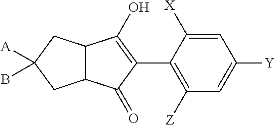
C12C(CC([A])(B)C1)C(O)=C(C1=C([Z])C=C([Y])C=C1[X])C2=O
